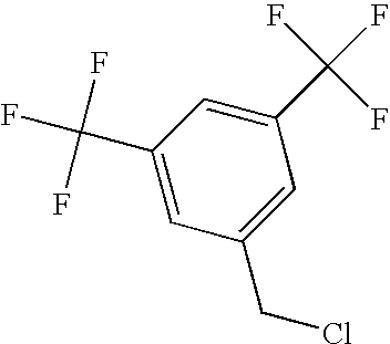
C1(C(F)(F)F)=CC(CCl)=CC(C(F)(F)F)=C1
